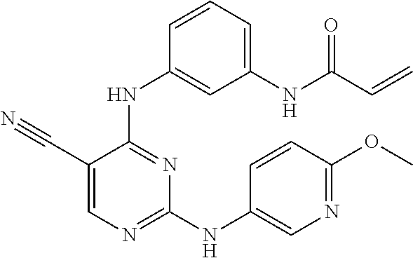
N(C1=NC=C(C#N)C(NC2=CC([NH]C(C=C)=O)=CC=C2)=N1)C1=CN=C(OC)C=C1
